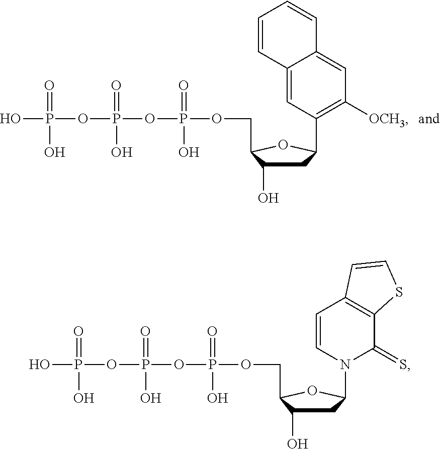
C1C(O)C(COP(OP(OP(O)(=O)O)(=O)O)(=O)O)OC1C1=C([OCH3])C=C2C(=C1)C=CC=C2.C1C(O)C(COP(OP(OP(O)(=O)O)(=O)O)(=O)O)OC1N1C(=S)C2=C(C=C1)C=CS2
